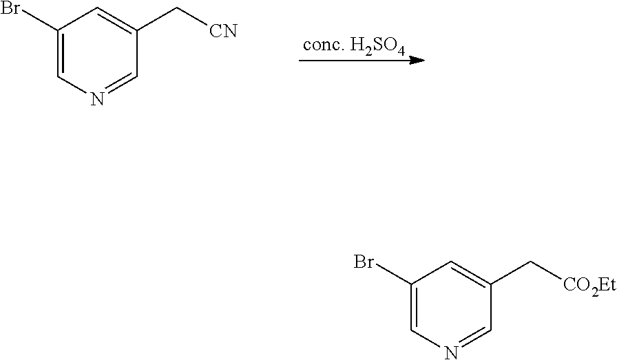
[conc. H2SO4].C1(Br)=CN=CC(C[CN])=C1.C1(Br)=CN=CC(C[CO2Et])=C1
